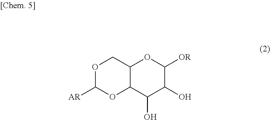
C12OC([OR])C(O)C(O)C1OC([AR])OC2
